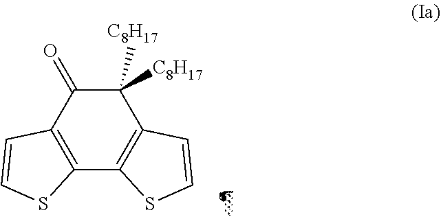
C1([C8H17])([C8H17])C(=O)C2=C(C3=C1C=CS3)SC=C2
